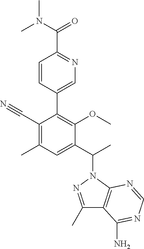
C1(C#N)=C(C)C=C(C(C)N2N=C(C)C3=C2N=CN=C3N)C(OC)=C1C1=CN=C(C(N(C)C)=O)C=C1
